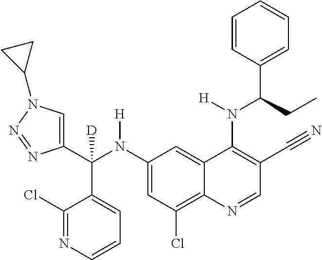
C1(N(C(C2=CN(C3CC3)N=N2)(C2=CC=CN=C2Cl)[D])[H])=CC(Cl)=C2C(=C1)C(N(C(C1=CC=CC=C1)CC)[H])=C(C#N)C=N2
